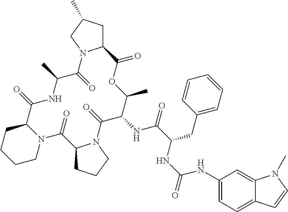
C12CC(C)CN1C(=O)C(C)NC(=O)C1CCCCN1C(=O)C1CCCN1C(=O)C(NC(=O)C(CC1=CC=CC=C1)NC(=O)NC1=CC=C3C(=C1)N(C)C=C3)C(C)OC2=O
